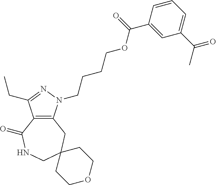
C12=C(CC3(CNC1=O)CCOCC3)N(CCCCOC(C1=CC(C(C)=O)=CC=C1)=O)N=C2CC
